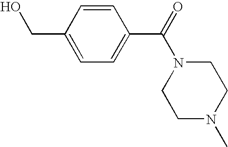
OCC1=CC=C(C(=O)N2CCN(C)CC2)C=C1
